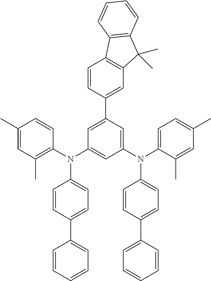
C1(C)=CC(C)=C(N(C2=CC(N(C3=CC=C(C)C=C3C)C3=CC=C(C4=CC=CC=C4)C=C3)=CC(C3=CC4=C(C=C3)C3=C(C4(C)C)C=CC=C3)=C2)C2=CC=C(C3=CC=CC=C3)C=C2)C=C1
